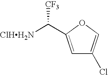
[ClHH2N]C([CF3])C1=CC(Cl)=CO1
